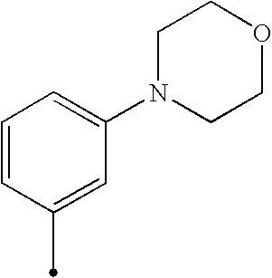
C1=CC(C)=CC(N2CCOCC2)=C1
